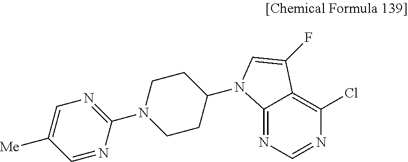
C12=NC=NC(Cl)=C1C(F)=CN2C1CCN(C2=NC=C([Me])C=N2)CC1
